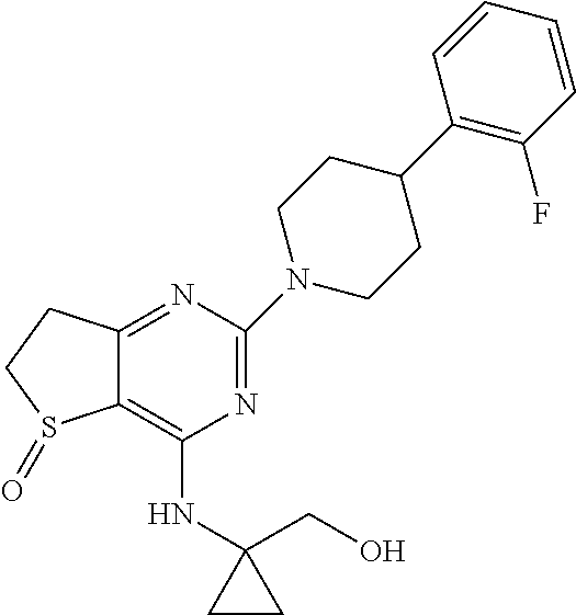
C1(N2CCC(C3=C(F)C=CC=C3)CC2)=NC(NC2(CO)CC2)=C2C(=N1)CCS2=O
